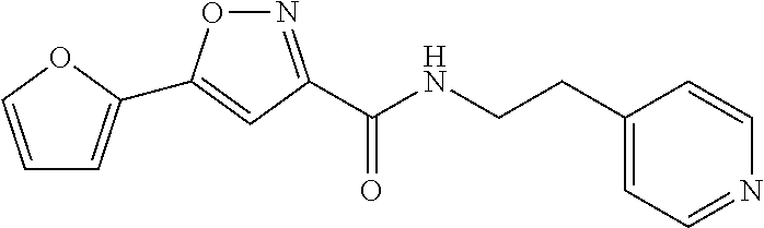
C1=COC(C2=CC(C(NCCC3=CC=NC=C3)=O)=NO2)=C1
